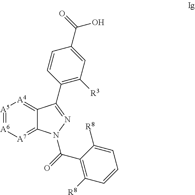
[A5]1=[A6][A7]=C2C(=[A4]1)C(C1=C([R3])C=C(C(=O)O)C=C1)=NN2C(=O)C1=C([R8])C=CC=C1[R8]
